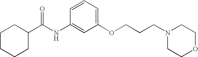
C1CCCC(C(NC2=CC(OCCCN3CCOCC3)=CC=C2)=O)C1
